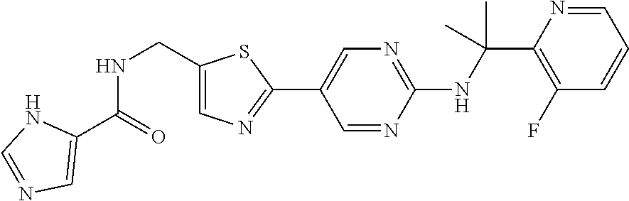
N(C(C1=C(F)C=CC=N1)(C)C)C1=NC=C(C2=NC=C(CNC(C3=CN=CN3)=O)S2)C=N1
